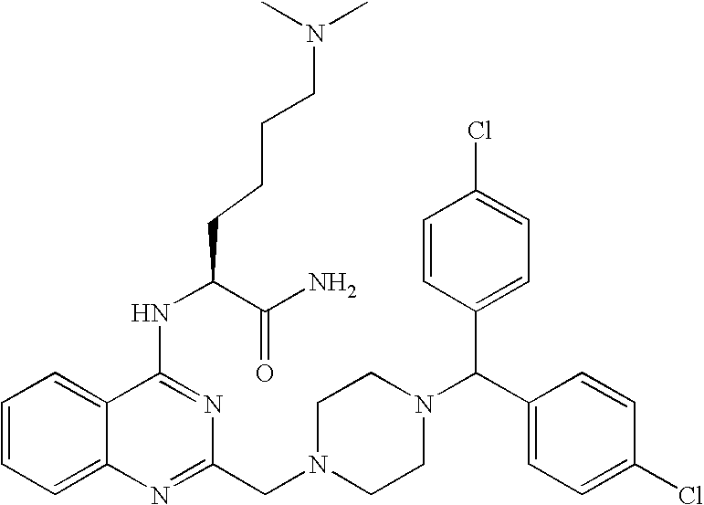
C1=CC=C2C(=C1)C(NC(CCCCN(C)C)C(N)=O)=NC(CN1CCN(C(C3=CC=C(Cl)C=C3)C3=CC=C(Cl)C=C3)CC1)=N2
